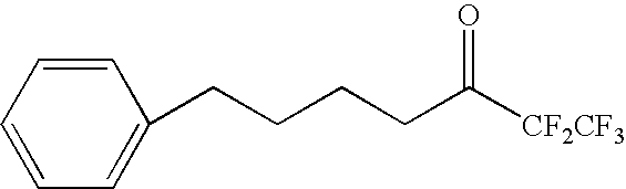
C1=CC=CC=C1CCCCC([CF2CF3])=O
